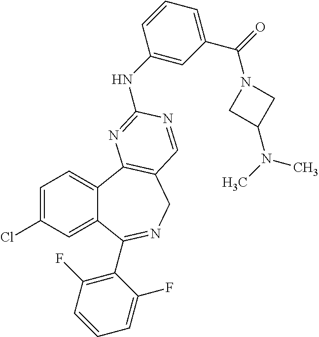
C1=C(Cl)C=C2C(=C1)C1=C(CN=C2C2=C(F)C=CC=C2F)C=NC(NC2=CC(C(=O)N3CC(N(C)C)C3)=CC=C2)=N1
